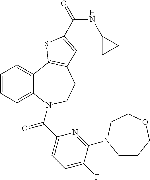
C1=CC=C2C(=C1)C1=C(CCN2C(C2=CC=C(F)C(N3CCCOCC3)=N2)=O)C=C(C(=O)NC2CC2)S1
